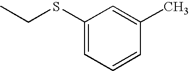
C1(SCC)=CC=CC(C)=C1
